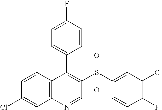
C12=C(C=CC(Cl)=C1)C(C1=CC=C(F)C=C1)=C(S(C1=CC(Cl)=C(F)C=C1)(=O)=O)C=N2
